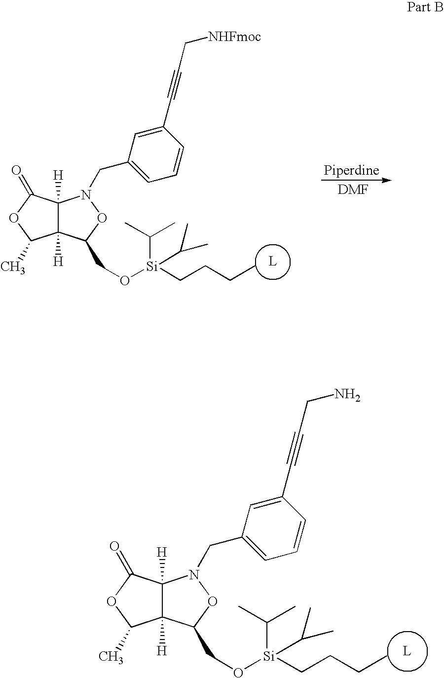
C12([H])C([H])(C(CO[Si](CCCC)(C(C)C)C(C)C)ON1CC1=CC=CC(C#CC[NHFmoc])=C1)C(C)OC2=O.C12([H])C([H])(C(CO[Si](CCCC)(C(C)C)C(C)C)ON1CC1=CC=CC(C#CCN)=C1)C(C)OC2=O
